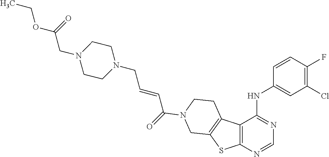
N1(CC=CC(=O)N2CCC3=C(SC4=C3C(NC3=CC(Cl)=C(F)C=C3)=NC=N4)C2)CCN(CC(OCC)=O)CC1
